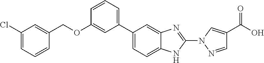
C1=C2C(=CC(C3=CC=CC(OCC4=CC(Cl)=CC=C4)=C3)=C1)N=C(N1C=C(C(O)=O)C=N1)N2
